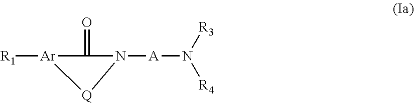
[R1][Ar]1C(=O)N([A]N([R3])[R4])[Q]1
